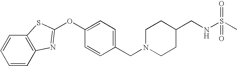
C1=CC=CC2=C1SC(OC1=CC=C(CN3CCC(CNS(C)(=O)=O)CC3)C=C1)=N2
